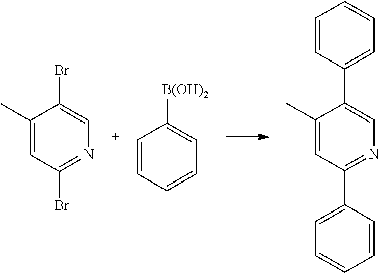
C1(C)=CC(Br)=NC=C1Br.C1=CC=CC=C1[B(OH)2].C1=CC=CC(C2=NC=C(C3=CC=CC=C3)C(C)=C2)=C1
